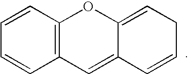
C12=C(C=CC=C1)OC1=CCC=CC1=C2
